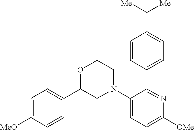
C1=C([MeO])C=CC(C2CN(C3=CC=C([OMe])N=C3C3=CC=C(C([Me])[Me])C=C3)CCO2)=C1
